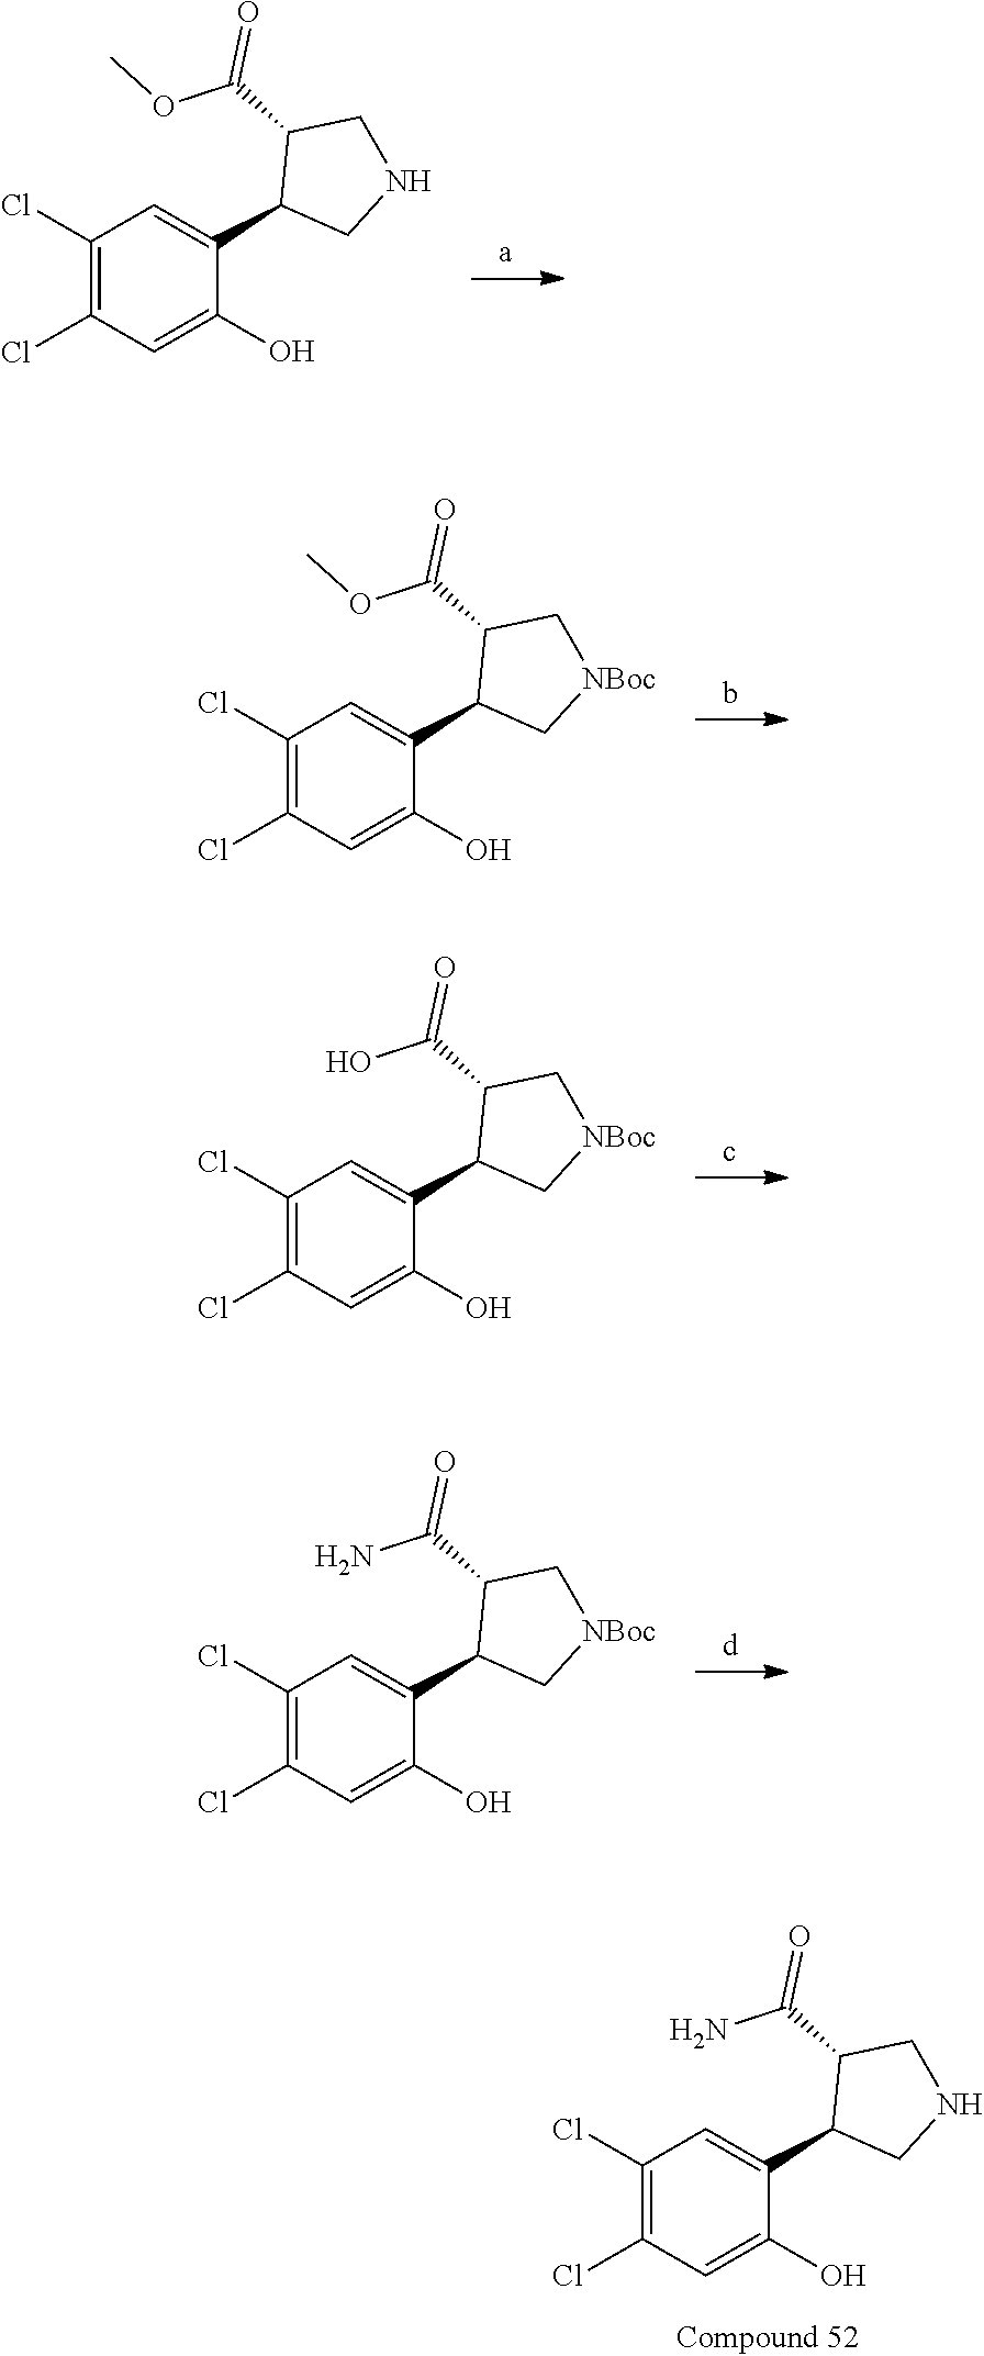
C1(Cl)=C(Cl)C=C(O)C(C2CNCC2C(OC)=O)=C1.C1(Cl)=C(Cl)C=C(O)C(C2C[NBoc]CC2C(OC)=O)=C1.C1(Cl)=C(Cl)C=C(O)C(C2C[NBoc]CC2C(O)=O)=C1.C1(Cl)=C(Cl)C=C(O)C(C2C[NBoc]CC2C(N)=O)=C1.C1(Cl)=C(Cl)C=C(O)C(C2CNCC2C(N)=O)=C1
